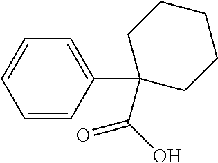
C1=CC(C2(C(O)=O)CCCCC2)=CC=C1
